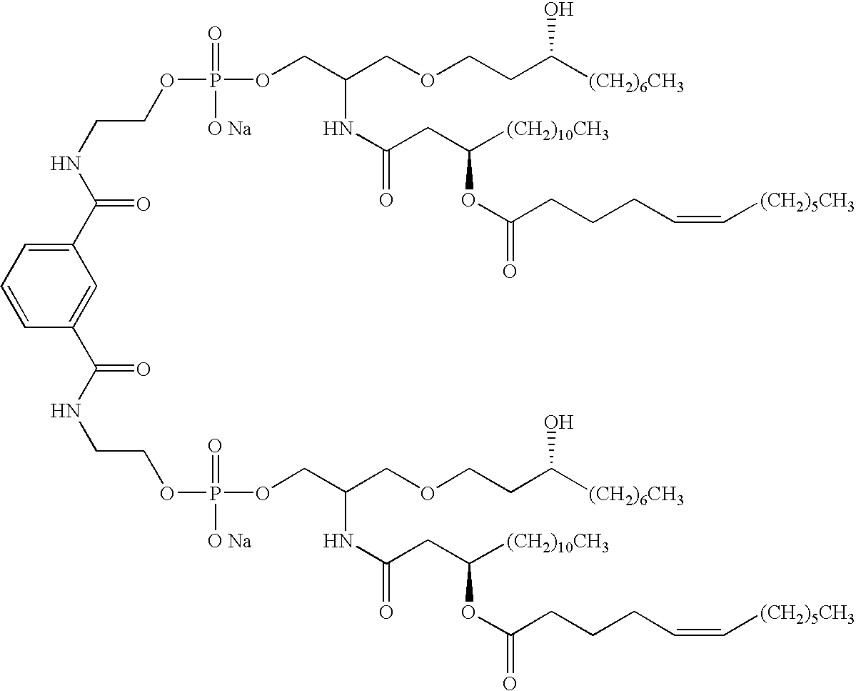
C(=O)(NCCOP(OCC(COCCC([(CH2)6CH3])O)NC(=O)CC([(CH2)10CH3])OC(=O)CCCC=C[(CH2)5CH3])(=O)[O Na])C1=CC=CC(C(=O)NCCOP(OCC(COCCC([(CH2)6CH3])O)NC(=O)CC([(CH2)10CH3])OC(=O)CCCC=C[(CH2)5CH3])(=O)[O Na])=C1
